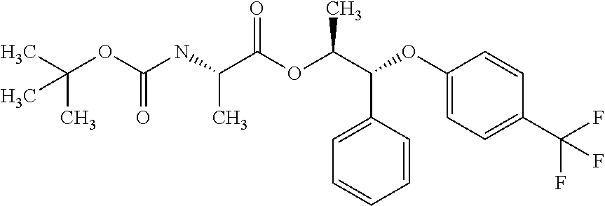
C(OC(NC(C(OC(C(C1=CC=CC=C1)OC1=CC=C(C(F)(F)F)C=C1)C)=O)C)=O)(C)(C)C
